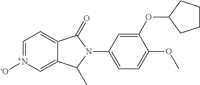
C1=[N+]([-O])C=C2C(=C1)C(=O)N(C1=CC=C(OC)C(OC3CCCC3)=C1)C2C
